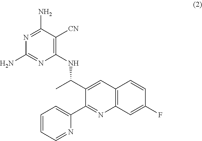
N1=C(N)C([CN])=C(NC(C)C2=CC3=C(N=C2C2=CC=CC=N2)C=C(F)C=C3)N=C1N
